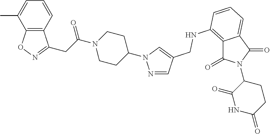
C12=C(C=CC=C1C)C(CC(=O)N1CCC(N3N=CC(CNC4=C5C(=O)N(C6C(=O)NC(=O)CC6)C(=O)C5=CC=C4)=C3)CC1)=NO2
